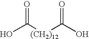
OC([(CH2)12]C(O)=O)=O
